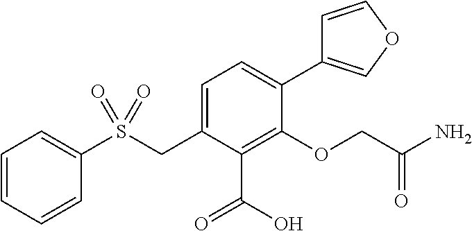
C1(S(CC2=CC=C(C3=COC=C3)C(OCC(=O)N)=C2C(O)=O)(=O)=O)=CC=CC=C1
